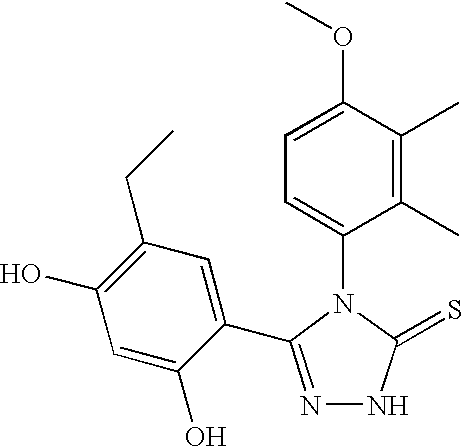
C1=C(OC)C(C)=C(C)C(N2C(=S)NN=C2C2=CC(CC)=C(O)C=C2O)=C1
